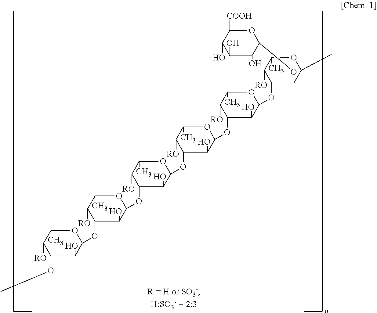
C1(OC)C(O)C(OC2C(O)C(OC3C(O)C(OC4C(O)C(OC5C(O)C(OC6C(OC7C(O)C(O)C(O)C([COOH])O7)C(C)OC(C)C6[RO])OC(C)C5[RO])OC(C)C4[RO])OC(C)C3[RO])OC(C)C2[RO])OC(C)C1[RO]
